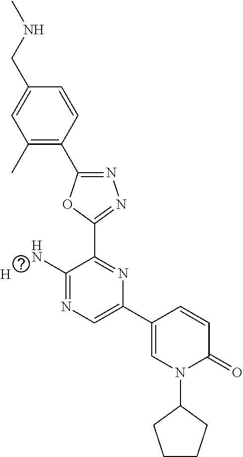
[H].C1(C)=C(C2=NN=C(C3=NC(C4=CN(C5CCCC5)C(=O)C=C4)=CN=C3N)O2)C=CC(CNC)=C1
